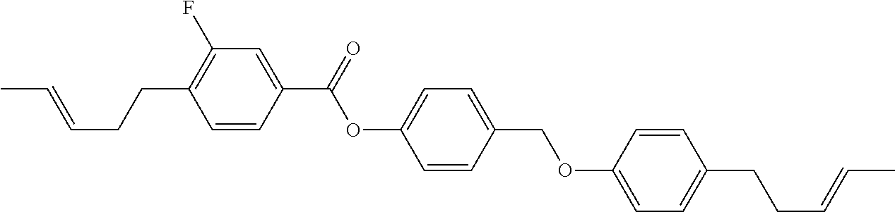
C(=CCCC1=C(F)C=C(C(OC2=CC=C(COC3=CC=C(CCC=CC)C=C3)C=C2)=O)C=C1)C
